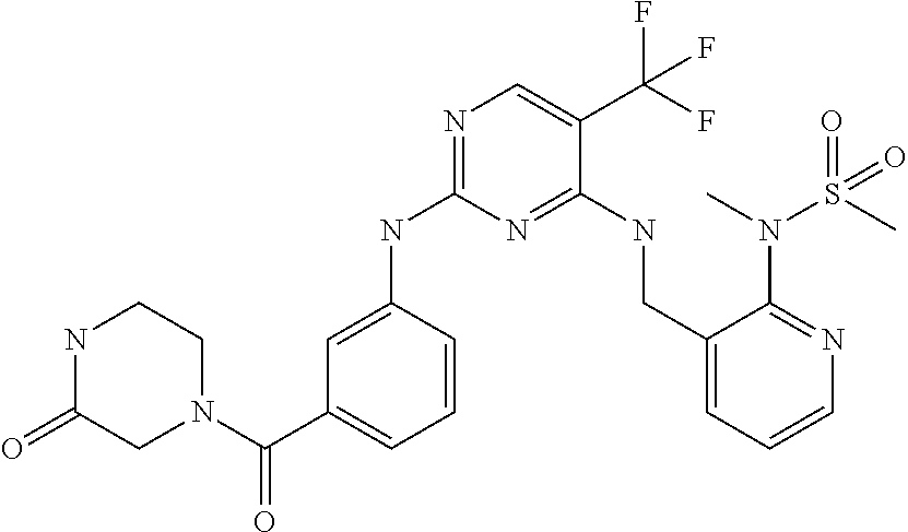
N(C1=NC=C(C(F)(F)F)C(NCC2=CC=CN=C2N(S(=O)(C)=O)C)=N1)C1=CC(C(N2CCNC(=O)C2)=O)=CC=C1
